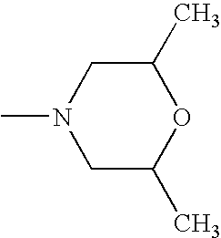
CN1CC(C)OC(C)C1
